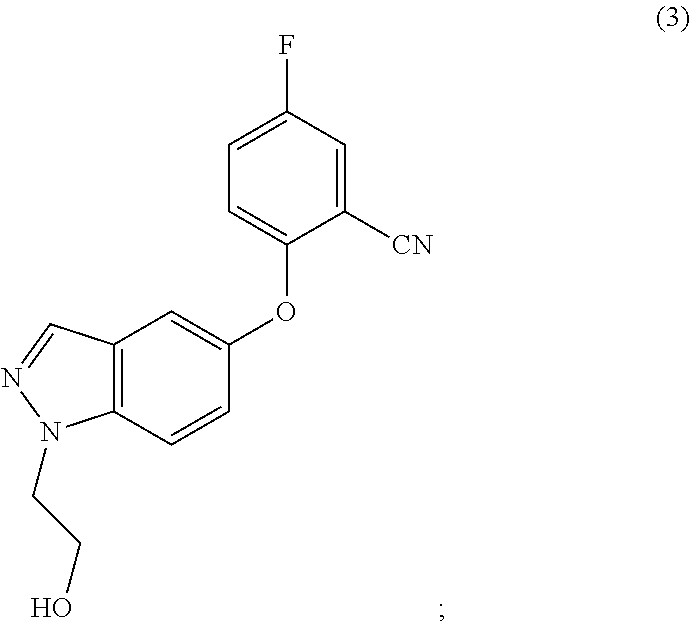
C1=C(F)C=C([CN])C(OC2=CC3=C(C=C2)N(CCO)N=C3)=C1
